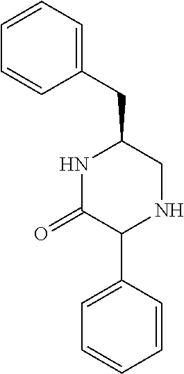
C1=CC(C2NCC(CC3=CC=CC=C3)NC2=O)=CC=C1
